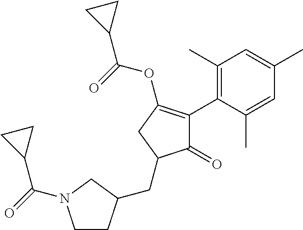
C1(=O)C(C2=C(C)C=C(C)C=C2C)=C(OC(=O)C2CC2)CC1CC1CCN(C(C2CC2)=O)C1
